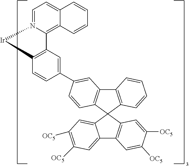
C12=C3N(=CC=C1C=CC=C2)[Ir]C1=C3C=C(C2=CC3=C(C=C2)C2(C4=C3C=CC=C4)C3=CC([OC5])=C([OC5])C=C3C3=C2C=C([OC5])C([OC5])=C3)C=C1
